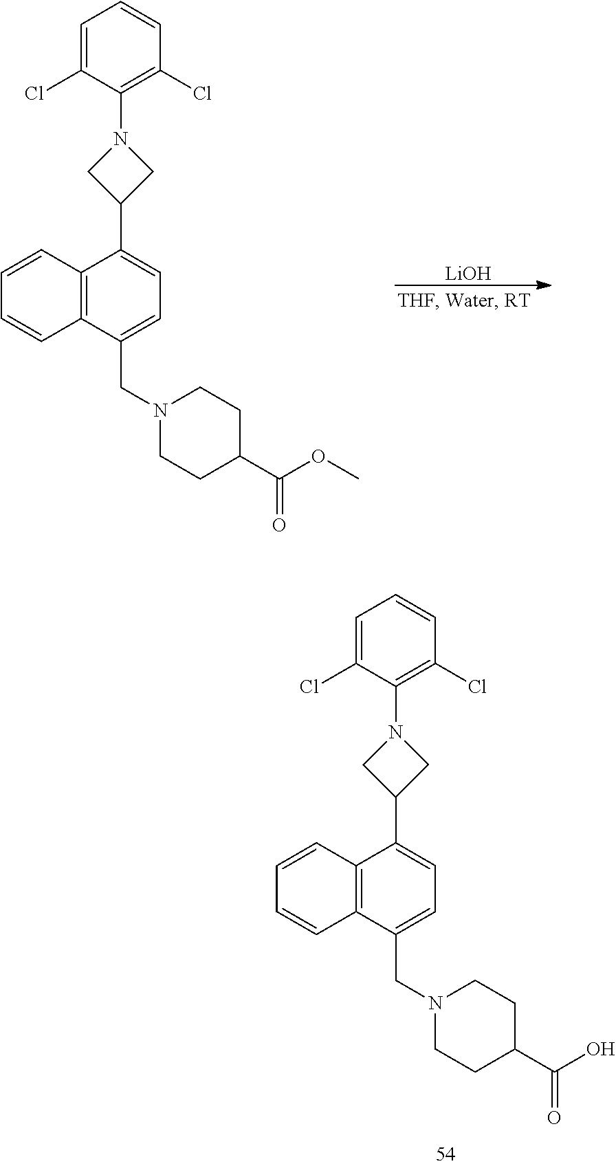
C1=C(Cl)C(N2CC(C3=CC=C(CN4CCC(C(OC)=O)CC4)C4=C3C=CC=C4)C2)=C(Cl)C=C1.[LiOH].C1=C(Cl)C(N2CC(C3=CC=C(CN4CCC(C(O)=O)CC4)C4=C3C=CC=C4)C2)=C(Cl)C=C1
